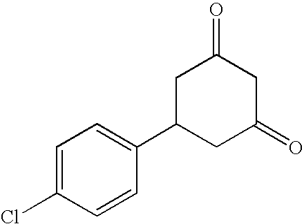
C1C(C2=CC=C(Cl)C=C2)CC(=O)CC1=O
